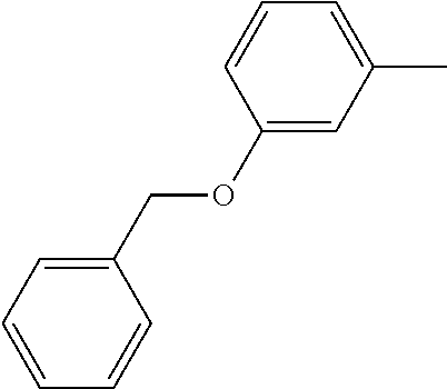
C1(OCC2=CC=CC=C2)=CC(C)=CC=C1
